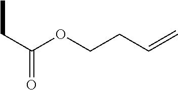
O=C(OCCC=C)CC
